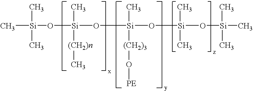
C[Si](O[Si](O[Si](O[Si](O[Si](C)(C)C)(C)C)(C)[(CH2)3]O[PE])(C)[(CH2)n]C)(C)C
